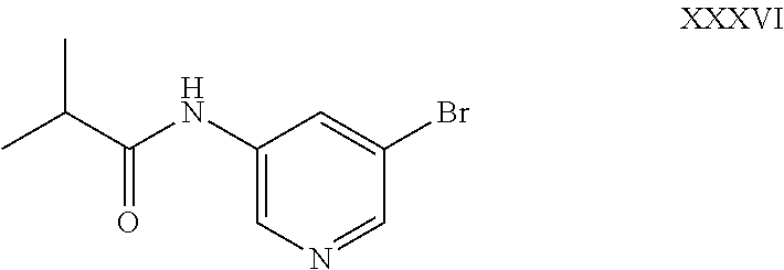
C1(NC(C(C)C)=O)=CN=CC(Br)=C1
